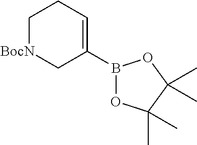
C1[BocN]CC(B2OC(C)(C)C(C)(C)O2)=CC1
